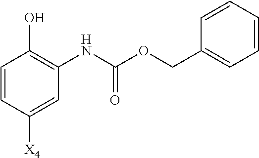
C1=CC([X4])=CC(NC(OCC2=CC=CC=C2)=O)=C1O
